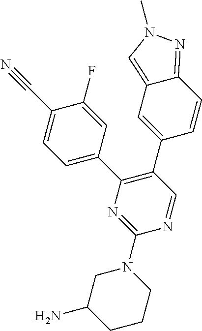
C1(N2CC(N)CCC2)=NC(C2=CC=C(C#N)C(F)=C2)=C(C2=CC3=CN(C)N=C3C=C2)C=N1
